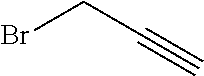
BrCC#C
